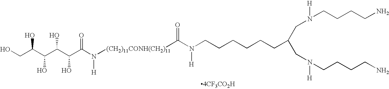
OCC(C(C(C(C(N([H])[(CH2)11CONH(CH2)11]C(N([H])CCCCCCC(CN([H])CCCCN)CN([H])CCCCN)=O)=O)O)O)O)O
